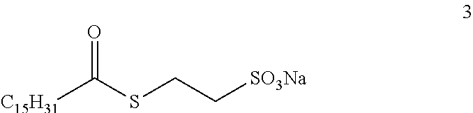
[C15H31]C(SCC[SO3Na])=O
